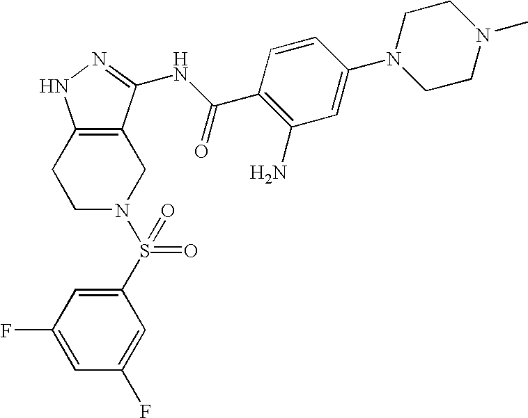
C1N(S(C2=CC(F)=CC(F)=C2)(=O)=O)CC2=C(C1)NN=C2NC(C1=C(N)C=C(N2CCN(C)CC2)C=C1)=O
